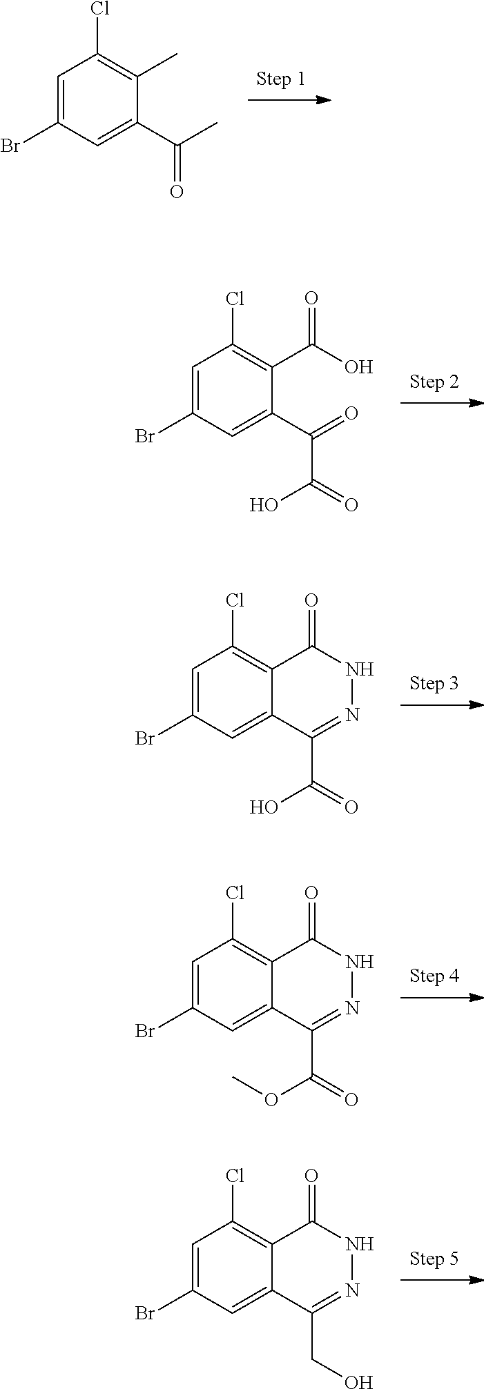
C1(C)=C(Cl)C=C(Br)C=C1C(=O)C.C1(C(O)=O)=C(Cl)C=C(Br)C=C1C(=O)C(=O)O.C12=C(Cl)C=C(Br)C=C1C(C(=O)O)=NNC2=O.C12=C(Cl)C=C(Br)C=C1C(C(=O)OC)=NNC2=O.C12=C(Cl)C=C(Br)C=C1C(CO)=NNC2=O
